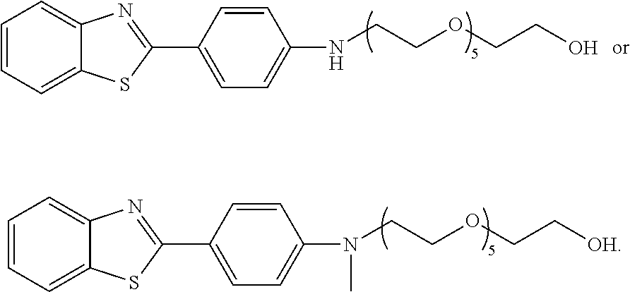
C1=CC=C2C(=C1)N=C(C1=CC=C(N(CCOCC[OH])C)C=C1)S2.C1=CC=C2C(=C1)N=C(C1=CC=C(NCCOCCO)C=C1)S2
